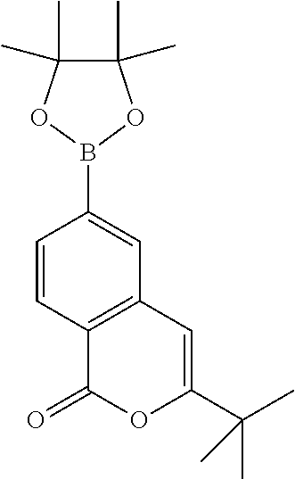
C12=C(C=C(B3OC(C)(C)C(C)(C)O3)C=C1)C=C(C(C)(C)C)OC2=O
